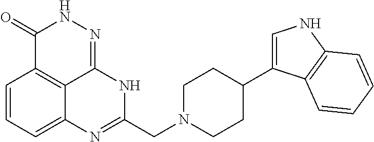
C1=CC=C2C3=C1C(=O)NN=C3NC(CN1CCC(C3=CNC4=C3C=CC=C4)CC1)=N2
